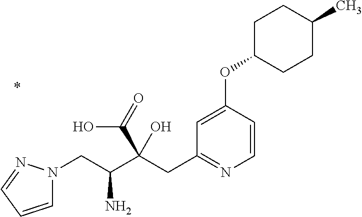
C1=CC(OC2CCC(C)CC2)=CC(CC(C(CN2C=CC=N2)N)(C(=O)O)O)=N1
